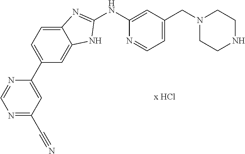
C1(NC2=CC(CN3CCNCC3)=CC=N2)=NC2=CC=C(C3=CC(C#N)=NC=N3)C=C2N1
